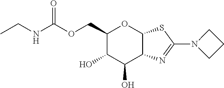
C1(COC(NCC)=O)C(O)C(O)C2C(O1)SC(N1CCC1)=N2
